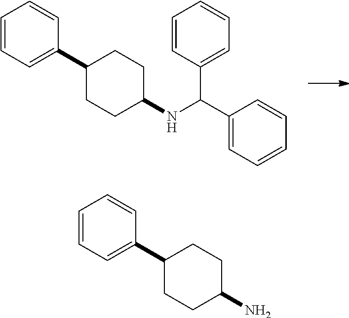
C1(C2=CC=CC=C2)CCC(NC(C2=CC=CC=C2)C2=CC=CC=C2)CC1.C1(C2=CC=CC=C2)CCC(N)CC1
